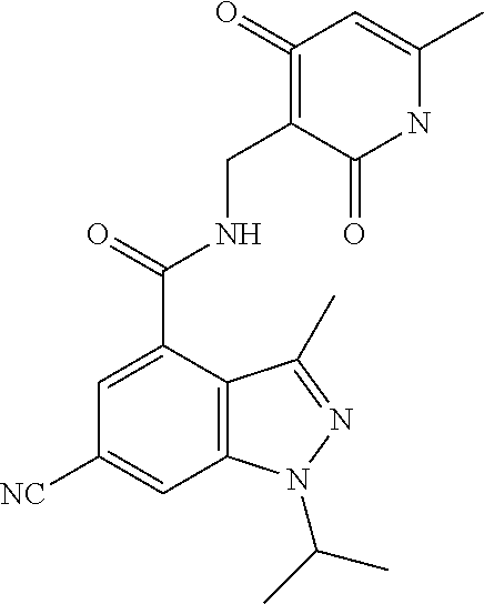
C1=C(C(=O)NCC2=C(=O)C=C(C)NC2=O)C2=C(C=C1[NC])N(C(C)C)N=C2C
